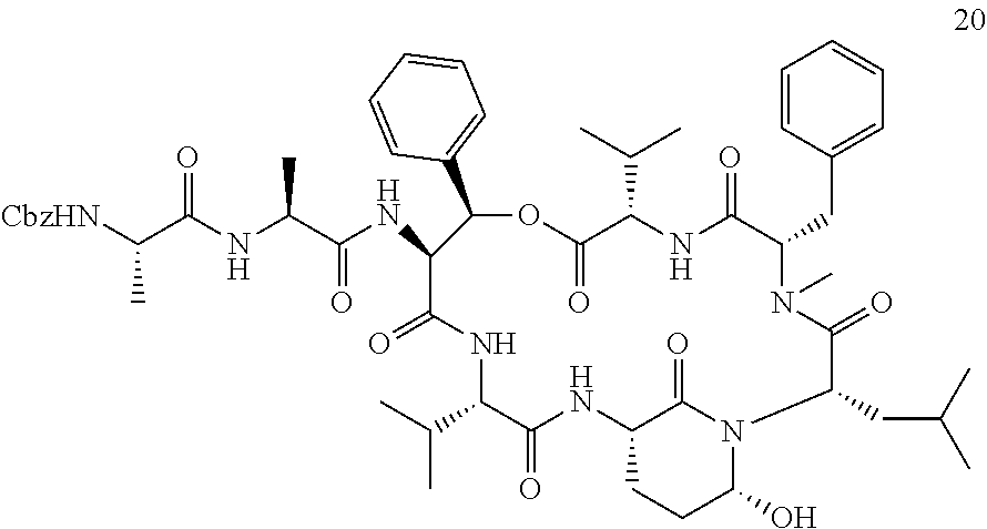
C1=CC(CC2N(C)C(=O)C(CC(C)C)N3C(O)CCC(NC(=O)C(C(C)C)NC(=O)C(NC(C(NC(C([CbzHN])C)=O)C)=O)C(C4=CC=CC=C4)OC(=O)C(C(C)C)NC2=O)C3=O)=CC=C1
